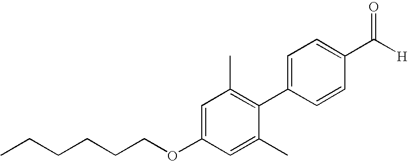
C1=CC(C([H])=O)=CC=C1C1=C(C)C=C(OCCCCCC)C=C1C
